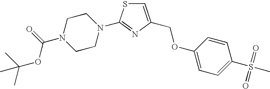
C1=C(COC2=CC=C(S(C)(=O)=O)C=C2)N=C(N2CCN(C(=O)OC(C)(C)C)CC2)S1
